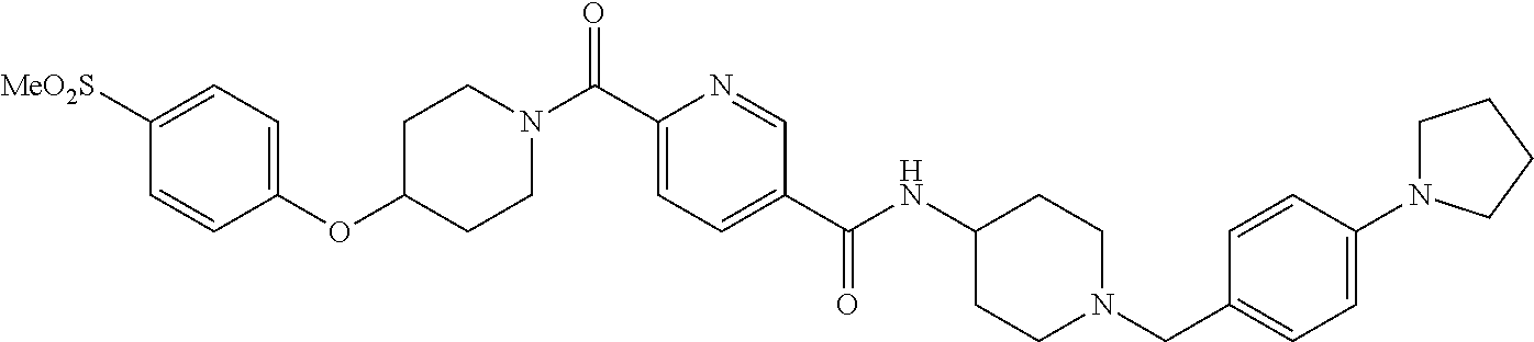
C1(OC2CCN(C(C3=CC=C(C(NC4CCN(CC5=CC=C(N6CCCC6)C=C5)CC4)=O)C=N3)=O)CC2)=CC=C([MeO2S])C=C1
